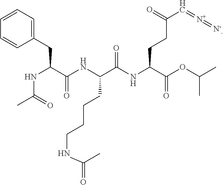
C(NC(C(NC(C(OC(C)C)=O)CCC(=O)C=[N+]=[N-])=O)CCCCNC(C)=O)(C(NC(=O)C)CC1=CC=CC=C1)=O.[H]
